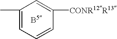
C1(C)=CC=CC([CONR12R13])=C1
